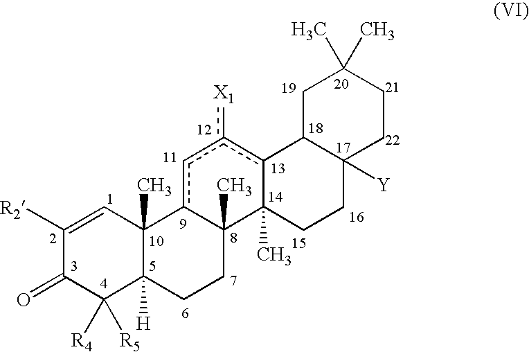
c1c2C(C)(C3(C)c(c1[X1])C1C([Y])(CC3)CCC(C)(C)C1)CCC1([H])C2(C)C=C([R2])C(=O)C1([R5])[R4]
